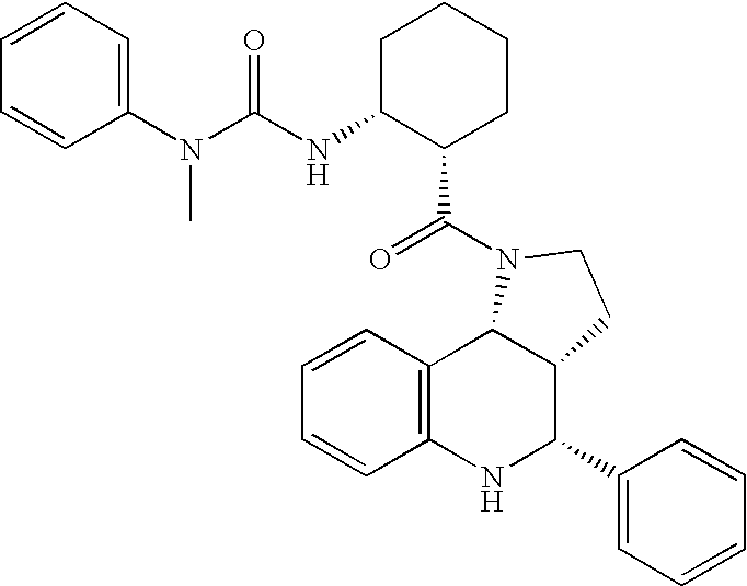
C12=C(NC(C3=CC=CC=C3)C3C1N(C(=O)C1CCCCC1NC(N(C1=CC=CC=C1)C)=O)CC3)C=CC=C2
